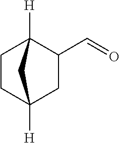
C1CC2([H])CC(C=O)C1([H])C2
